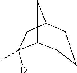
C12C([D])(C)CC(C1)CCC2
